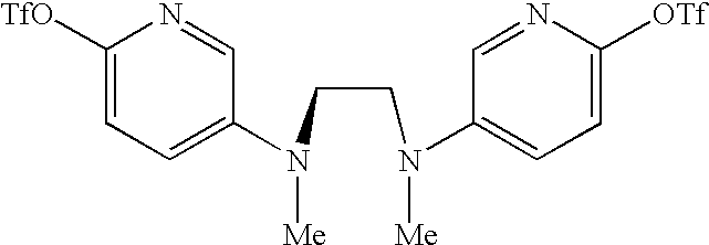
C1([TfO])=CC=C(N(CCN(C2=CC=C([OTf])N=C2)[Me])[Me])C=N1
